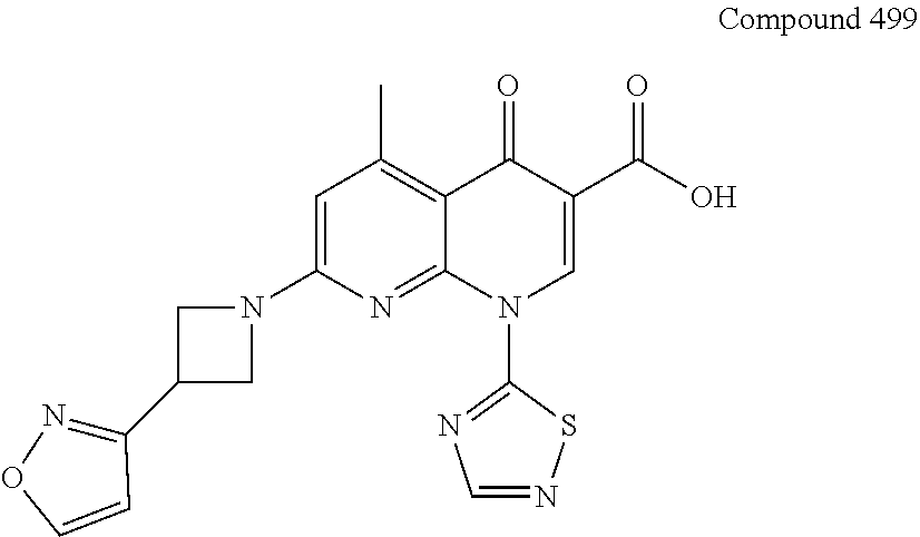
C1=C(N2CC(C3=NOC=C3)C2)N=C2C(=C1C)C(=O)C(C(O)=O)=CN2C1=NC=NS1
